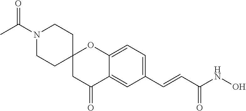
C12(CC(=O)C3=CC(C=CC(NO)=O)=CC=C3O1)CCN(C(C)=O)CC2
